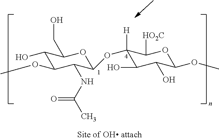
C1(O)C(OC)C(NC(C)=O)C(OC2([H])C(O)C(O)C(OC)OC2[HO2C])OC1CO
